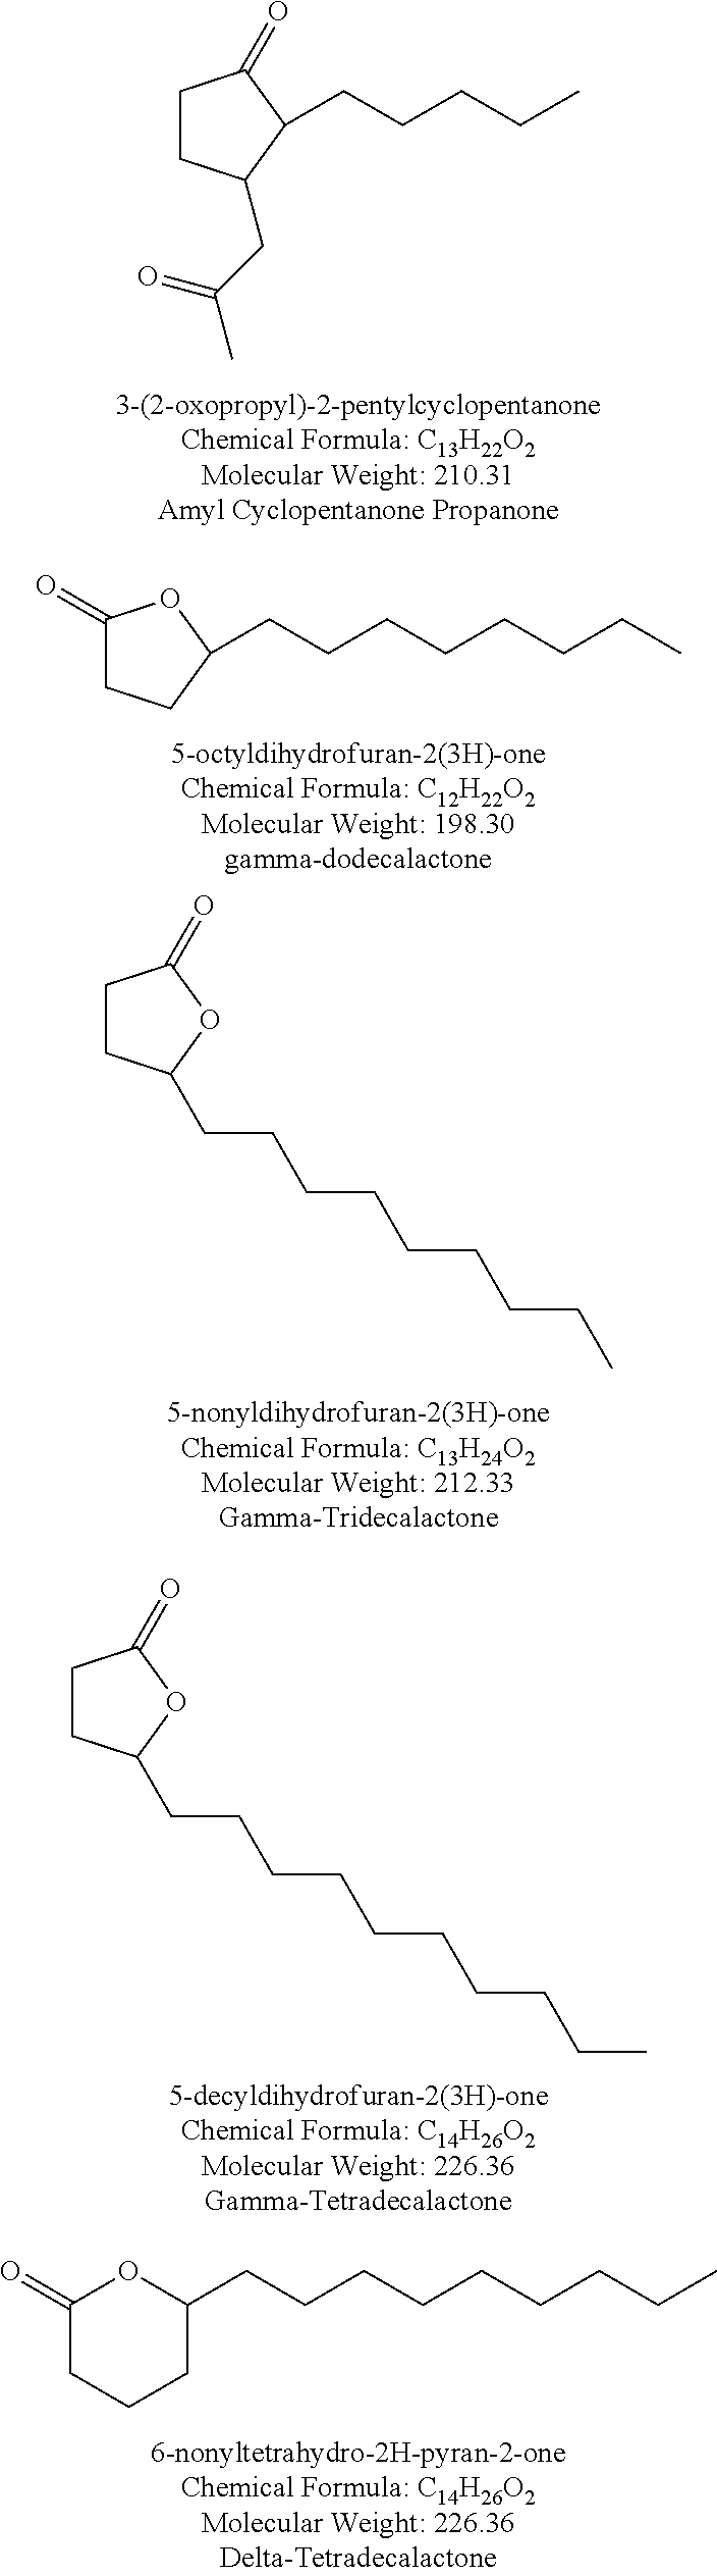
C1CC(CC(C)=O)C(CCCCC)C1=O.C1(=O)CCC(CCCCCCCC)O1.C1CC(CCCCCCCCC)OC1=O.C1CC(CCCCCCCCCC)OC1=O.C1(CCCCCCCCC)OC(=O)CCC1
